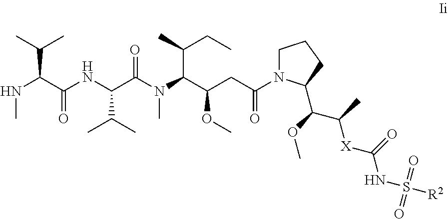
C1N(C(CC(C(N(C(C(NC(C(NC)C(C)C)=O)C(C)C)=O)C)C(C)CC)OC)=O)C(C(OC)C(C)[X]C(=O)NS([R2])(=O)=O)CC1
